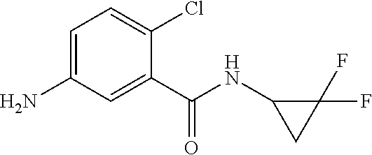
C1=C(N)C=C(C(NC2CC2(F)F)=O)C(Cl)=C1
